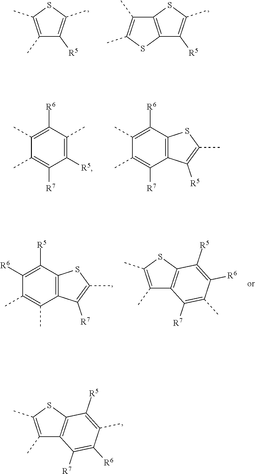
C1(C)=C(C)SC2=C1C([R7])=C([R6])C(C)=C2[R5].C1(C)=C(C)SC(C)=C1[R5].C12=C(SC(C)=C1[R5])C(C)=C(C)S2.C1([R5])=C(C)C([R6])=C(C)C(C)=C1[R7].C12=C(C([R6])=C(C)C(C)=C1[R7])SC(C)=C2[R5].C12=C(C([R5])=C([R6])C(C)=C1C)SC(C)=C2[R7].C1(C)=C(C)SC2=C1C([R7])=C(C)C([R6])=C2[R5]
